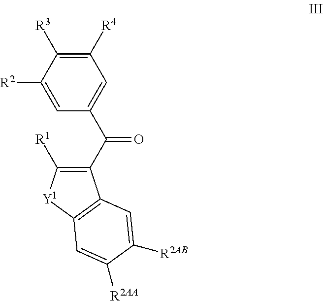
C1([R4])=C([R3])C([R2])=CC(C(C2=C([R1])[Y1]C3=C2C=C([R2AB])C([R2AA])=C3)=O)=C1
